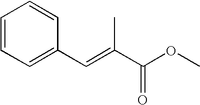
C1=CC=C(C=C(C(OC)=O)C)C=C1
